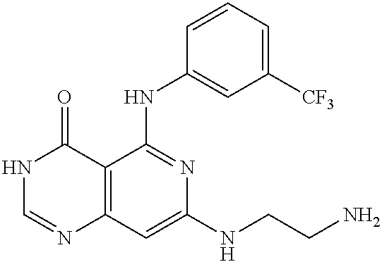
C12=C(C=C(NCCN)N=C1NC1=CC([CF3])=CC=C1)N=CNC2=O
